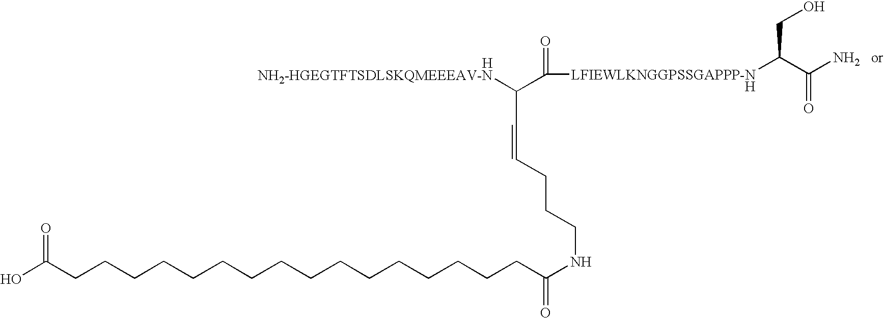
[H].C(C=CCCCNC(=O)CCCCCCCCCCCCCCCCC(O)=O)([NH2-HGEGTFTSDLSKQMEEEAV-N])C([LFIEWLKNGGPSSGAPPP-NH]C(CO)C(=O)N)=O
